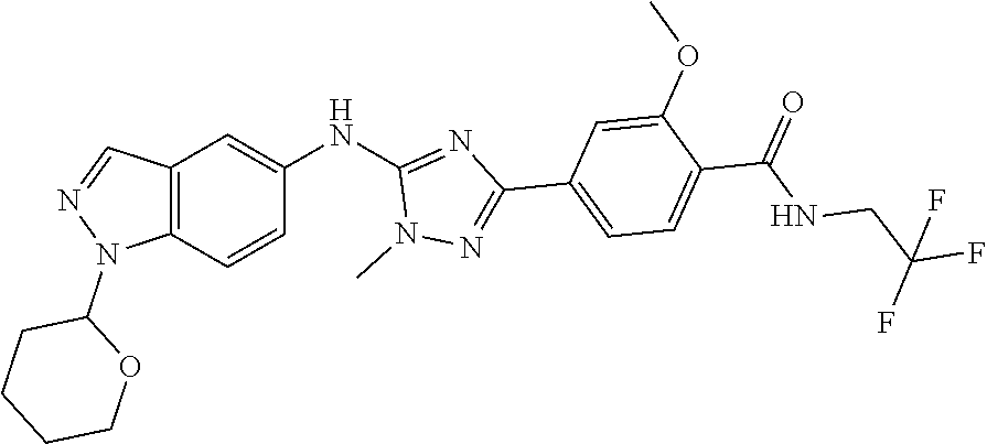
C12=C(C=CC(NC3=NC(C4=CC=C(C(NCC(F)(F)F)=O)C(OC)=C4)=NN3C)=C1)N(C1CCCCO1)N=C2
